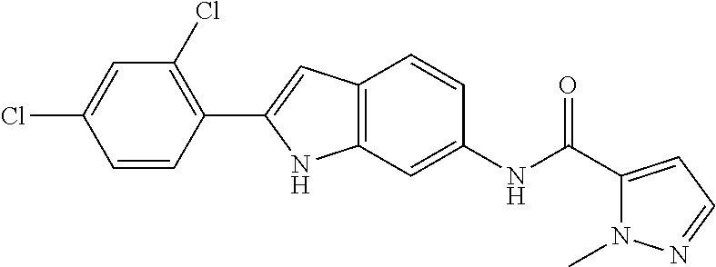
C1(C2=CC3=C(N2)C=C(NC(=O)C2=CC=NN2C)C=C3)=C(Cl)C=C(Cl)C=C1
